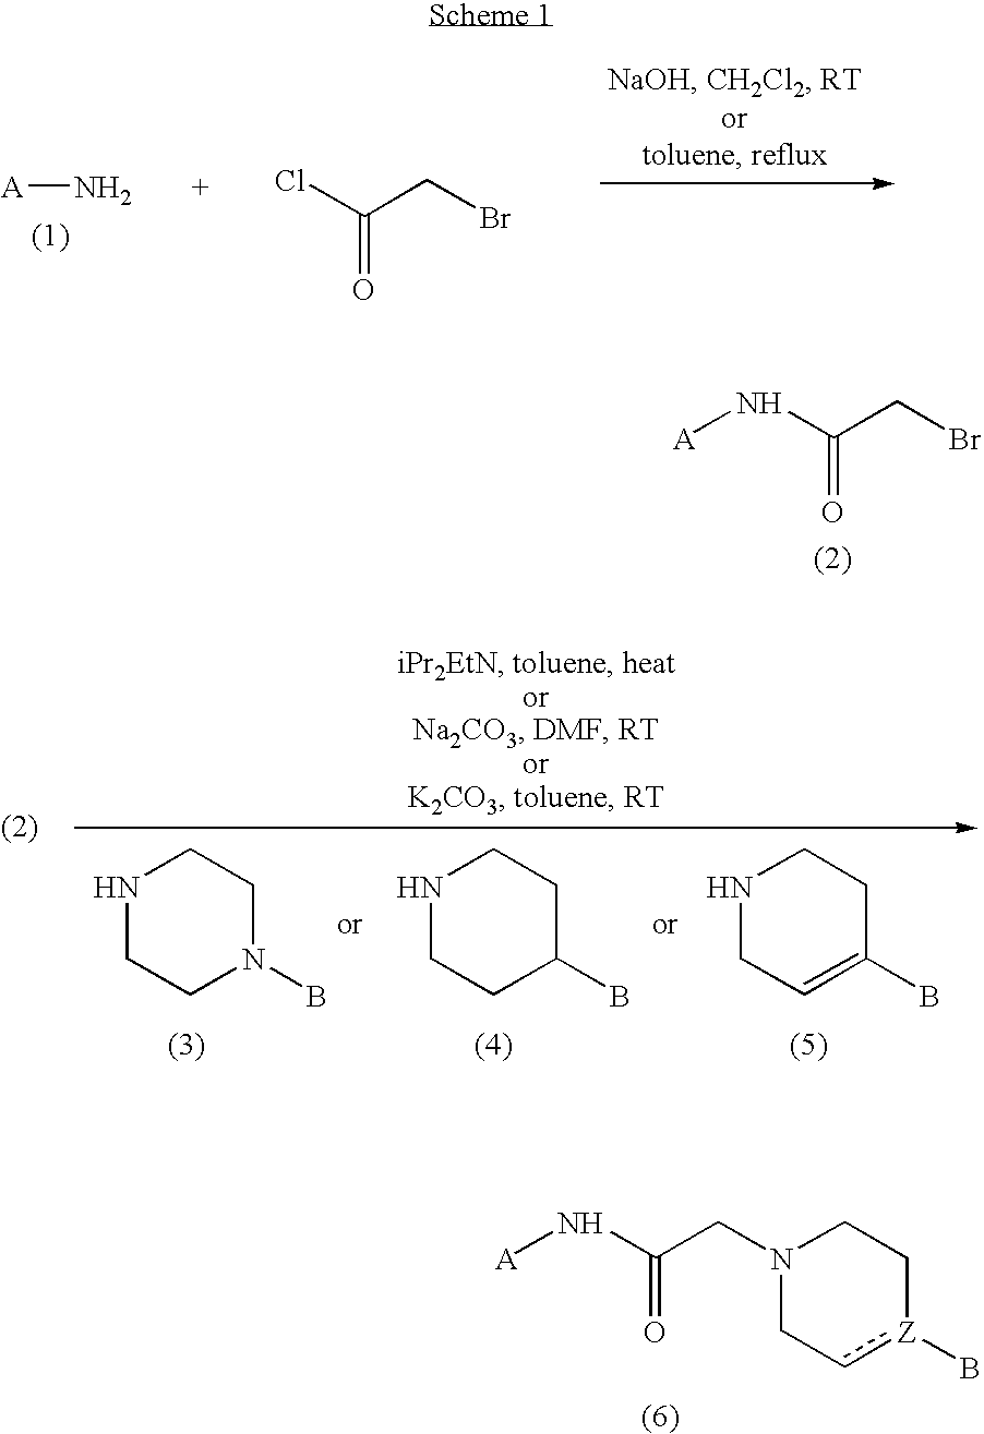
[A]N.ClC(CBr)=O.N(C(CBr)=O)[A].N1CCN(B)CC1.N1CCC(B)CC1.N1CC=C(B)CC1.N1(CC(N[A])=O)Cc[Z](B)CC1
